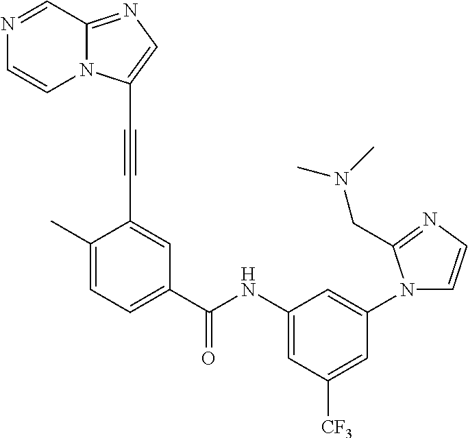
N1=CC2=NC=C(C#CC3=CC(C(NC4=CC([CF3])=CC(N5C=CN=C5CN(C)C)=C4)=O)=CC=C3C)N2C=C1
